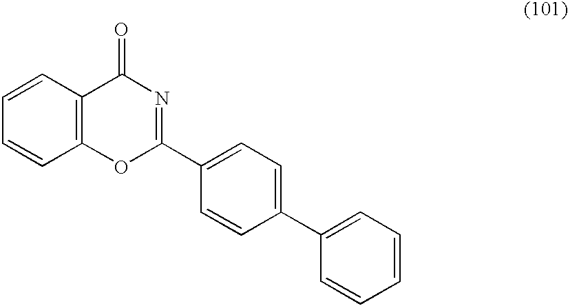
C1=CC2=C(C=C1)C(=O)N=C(C1=CC=C(C3=CC=CC=C3)C=C1)O2
